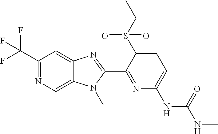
C1(C(F)(F)F)=NC=C2C(=C1)N=C(C1=NC(NC(NC)=O)=CC=C1S(CC)(=O)=O)N2C
